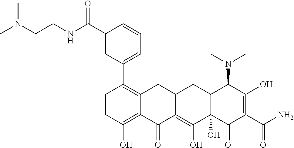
C1=CC(O)=C2C(=C1C1=CC=CC(C(NCCN(C)C)=O)=C1)CC1C(=C(O)C3(O)C(C1)C(N(C)C)C(O)=C(C(=O)N)C3=O)C2=O
